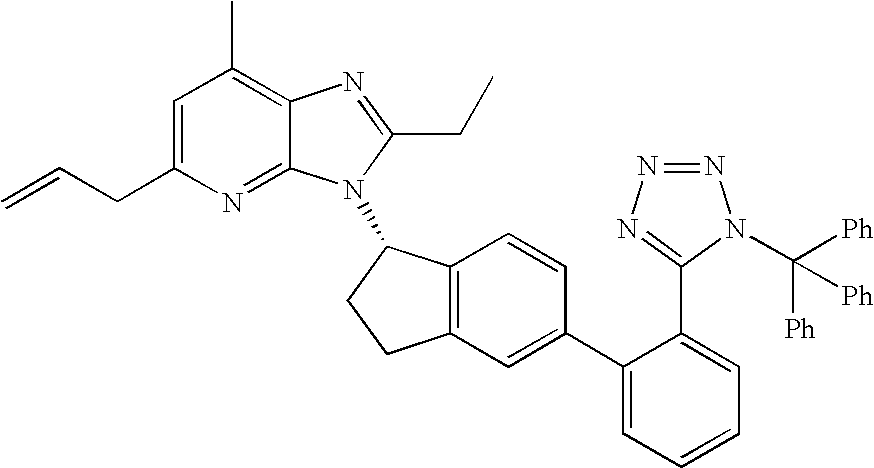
C1=C(CC=C)N=C2C(=C1C)N=C(CC)N2C1C2=C(CC1)C=C(C1=CC=CC=C1C1=NN=NN1C([Ph])([Ph])[Ph])C=C2
